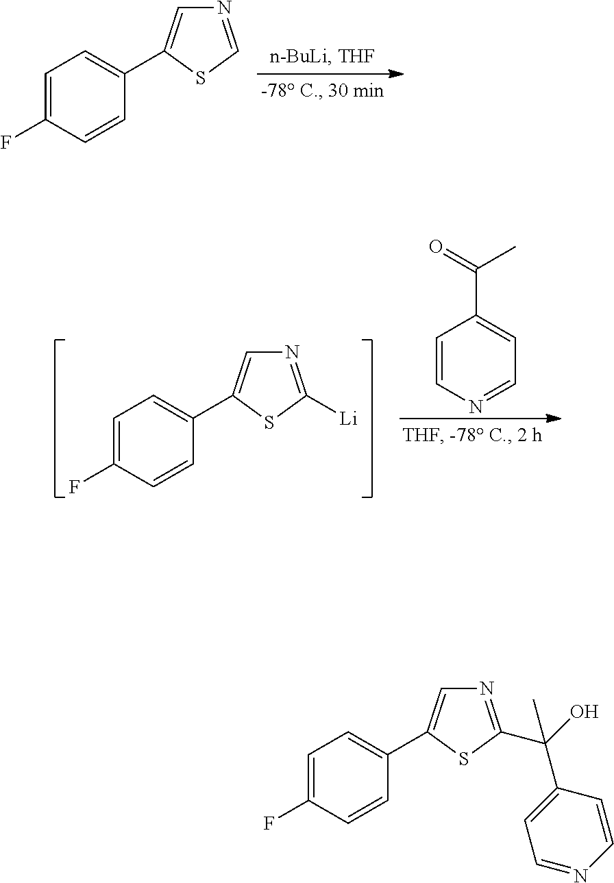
C1(C2=CN=CS2)=CC=C(F)C=C1.C1=CN=CC=C1C(=O)C.C1(C2=CN=C([Li])S2)=CC=C(F)C=C1.C1(C2=CN=C(C(O)(C3=CC=NC=C3)C)S2)=CC=C(F)C=C1
